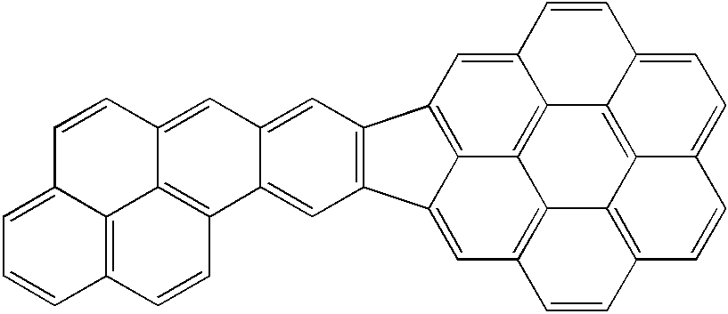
C1=C2C3=C4C5=C(C=CC4=C1)C=CC1=C5C4=C3C(=CC3=C4C(=C1)C1=C3C=C3C(=C1)C1=C4C(=C3)C=CC3=CC=CC(=C43)C=C1)C=C2
